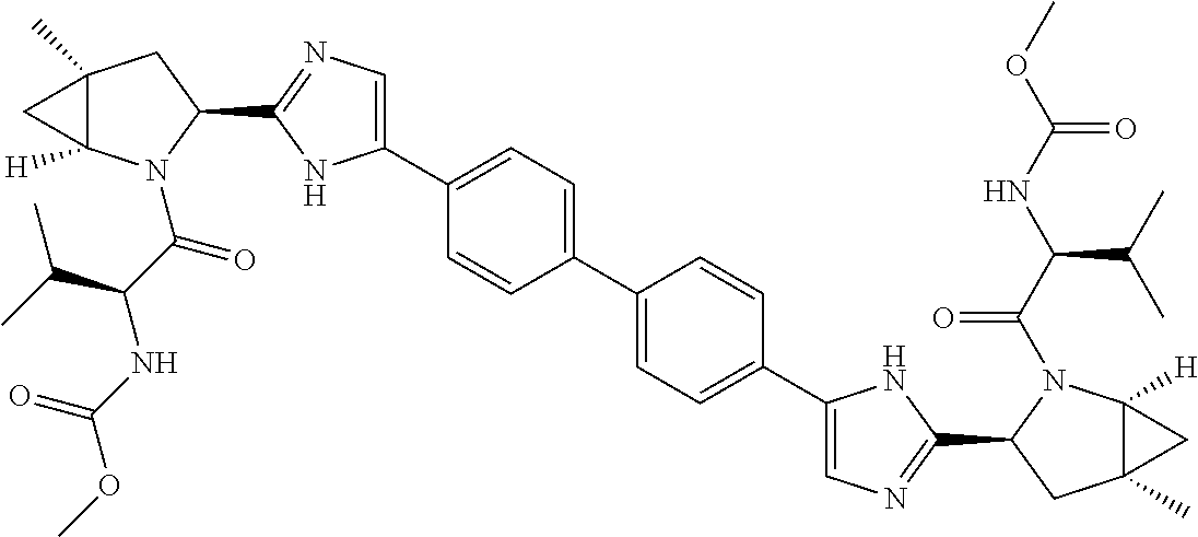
C1(C2=CN=C(C3CC4(C)C([H])(N3C(C(C(C)C)NC(OC)=O)=O)C4)N2)=CC=C(C2=CC=C(C3=CN=C(C4CC5(C)C([H])(N4C(C(NC(OC)=O)C(C)C)=O)C5)N3)C=C2)C=C1
